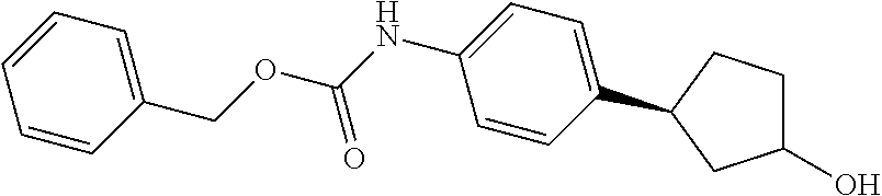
C1(COC(NC2=CC=C(C3CCC(O)C3)C=C2)=O)=CC=CC=C1
